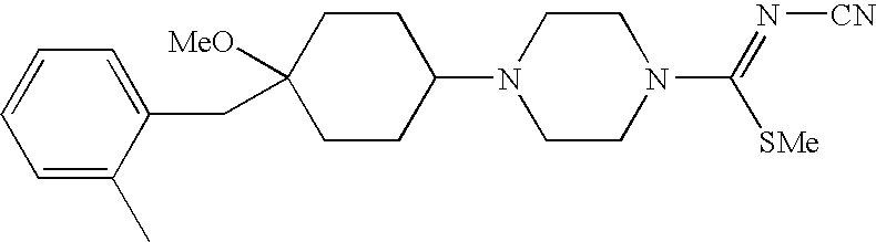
C1=C(CC2([MeO])CCC(N3CCN(C(=N[CN])[SMe])CC3)CC2)C(C)=CC=C1
